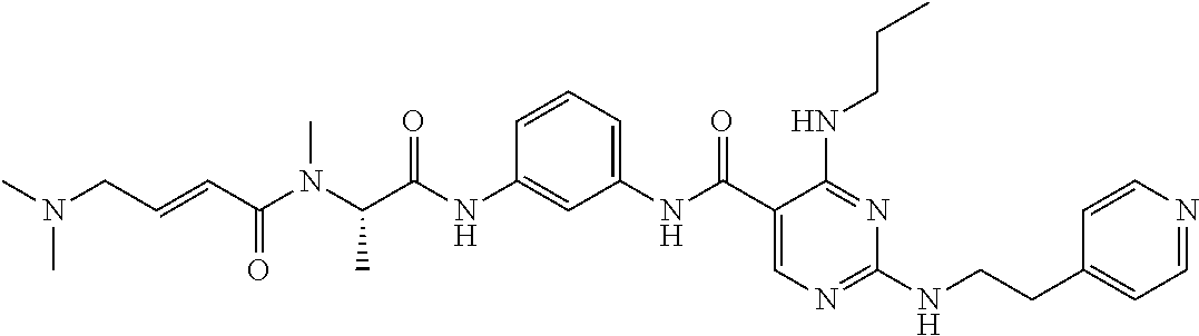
C1(NC(C2=CN=C(NCCC3=CC=NC=C3)N=C2NCCC)=O)=CC=CC(NC(C(N(C(C=CCN(C)C)=O)C)C)=O)=C1
